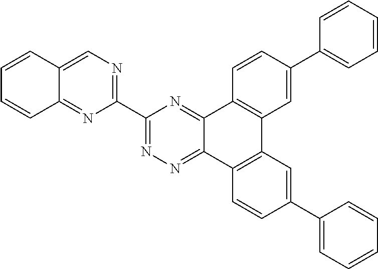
C1(C2=NN=C3C(=N2)C2=C(C4=C3C=CC(C3=CC=CC=C3)=C4)C=C(C3=CC=CC=C3)C=C2)=NC=C2C(=N1)C=CC=C2
